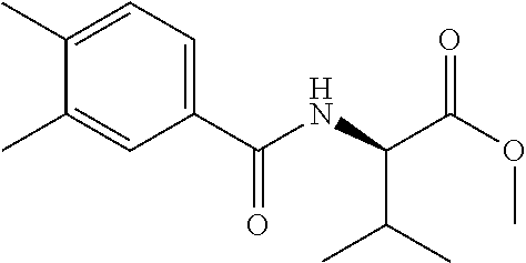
C1(C)=CC=C(C(=O)NC(C(OC)=O)C(C)C)C=C1C
